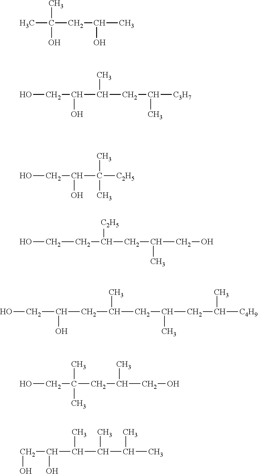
CC(C)(O)CC(O)C.OCC(O)C(C)CC(C)[C3H7].OCC(O)C(C)([C2H5])C.C(CC([C2H5])CC(CO)C)O.C(C(CC(CC(CC([C4H9])C)C)C)O)O.OCC(C)(C)CC(C)CO.C(C(O)C(C)C(C)C(C)C)O
